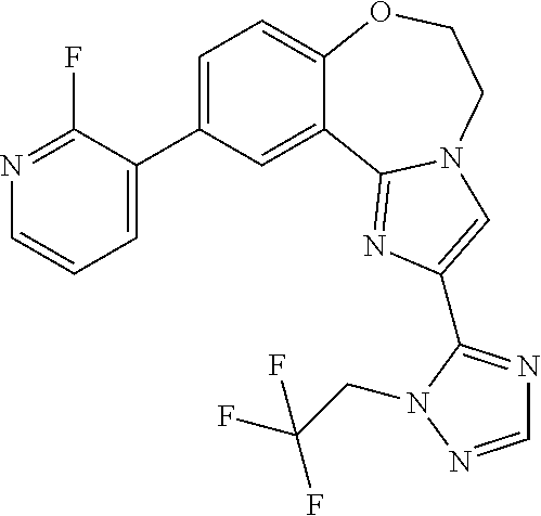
C1=C(C2=CC=CN=C2F)C=C2C(=C1)OCCN1C2=NC(C2=NC=NN2CC(F)(F)F)=C1
